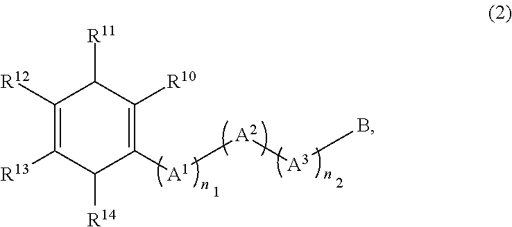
C1([R12])=C([R13])C([R14])C([A1][A2][A3]B)=C([R10])C1[R11]
